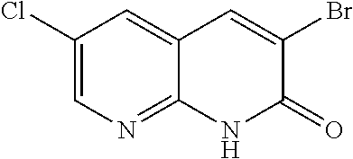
C1(Cl)=CN=C2C(=C1)C=C(Br)C(=O)N2
